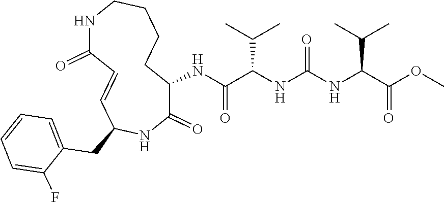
C1(=O)C(NC(C(NC(NC(C(OC)=O)C(C)C)=O)C(C)C)=O)CCCCNC(=O)C=CC(CC2=CC=CC=C2F)N1
